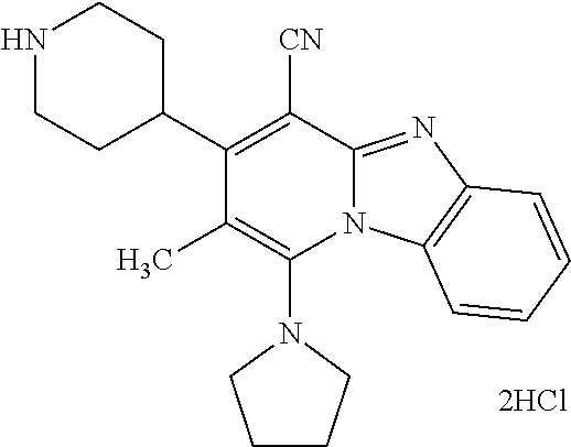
[2HCl].N1(C2=C(C)C(C3CCNCC3)=C([CN])C3=NC4=C(N23)C=CC=C4)CCCC1
